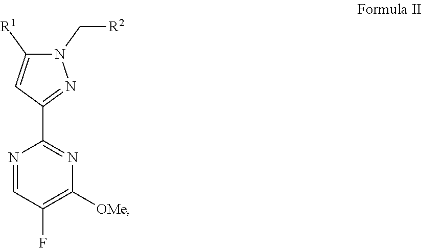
N1(C[R2])C([R1])=CC(C2=NC([OMe])=C(F)C=N2)=N1
